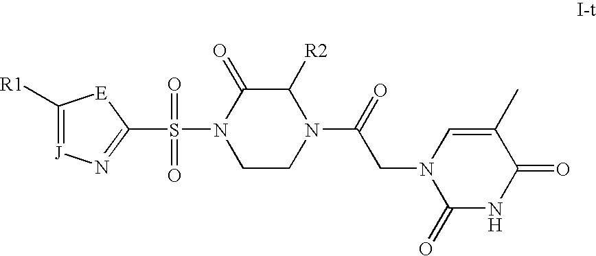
C1([R1])=[J]N=C(S(=O)(=O)N2CCN(C(=O)CN3C(=O)NC(=O)C(C)=C3)C([R2])C2=O)[E]1
